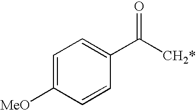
C1=C([MeO])C=CC(C([CH2*])=O)=C1
